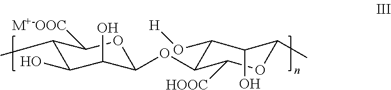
C1(C)C(O)C(O)C(OC2C(O[H])C(O)C(C)OC2[HOOC])OC1[M+-OOC]
